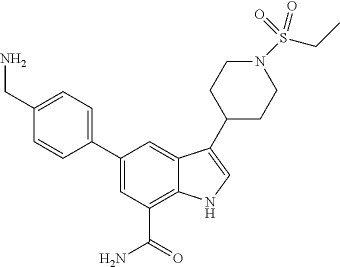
C1=C(C2=CC=C(CN)C=C2)C=C2C(=C1C(=O)N)NC=C2C1CCN(S(=O)(=O)CC)CC1
